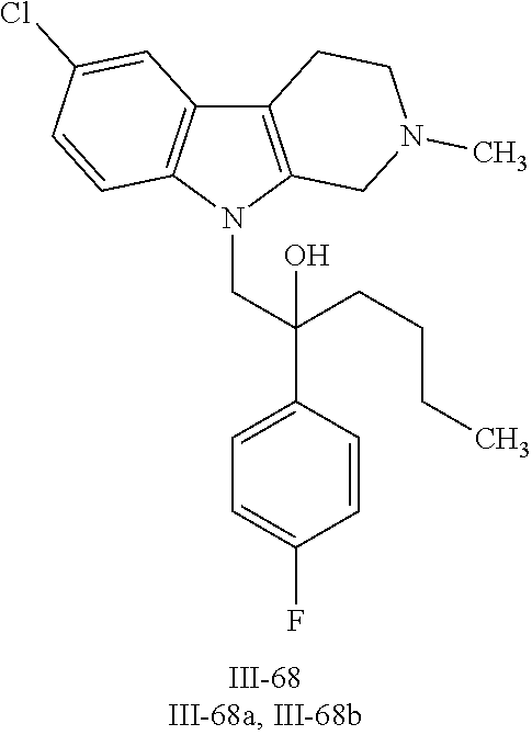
N1(CC(C2=CC=C(F)C=C2)(CCCC)O)C2=C(C3=C1C=CC(Cl)=C3)CCN(C)C2
